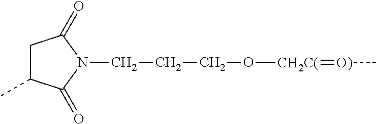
C1C(C)C(=O)N(CCCO[CH2C(]=[O)]C)C1=O
